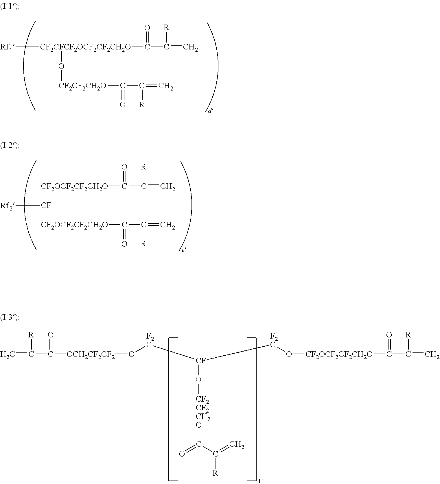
[Rf1][CF2CFCF2OCF2CF2CH2O](C(C([R])=C)=O)O[CF2CF2CH2O]C(=O)C([R])=C.[CF2OCF2CF2CH2O]([CF]([Rf2])[CF2OCF2CF2CH2O]C(C([R])=C)=O)C(C([R])=C)=O.[CF]([F2C]O[OCH2CF2CF2]C(C([R])=C)=O)(O[CF2CF2CH2O]C(=O)C(=C)[R])[F2C]O[CF2OCF2CF2CH2O]C(C(=C)[R])=O
